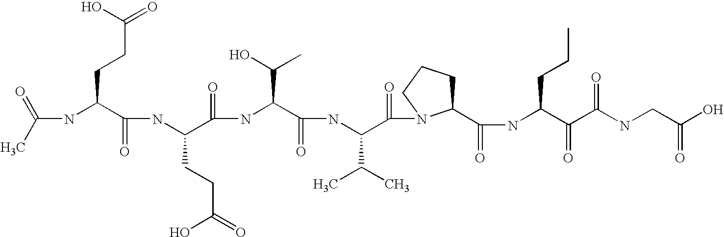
CC(=O)NC(C(NC(C(NC(C(NC(C(=O)N1C(C(NC(C(C(NCC(O)=O)=O)=O)CCC)=O)CCC1)C(C)C)=O)C(C)O)=O)CCC(O)=O)=O)CCC(=O)O
